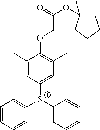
C1(C)=CC([S+](C2=CC=CC=C2)C2=CC=CC=C2)=CC(C)=C1OCC(OC1(C)CCCC1)=O
